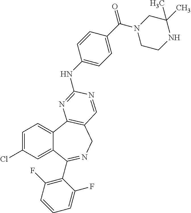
C1=C(Cl)C=C2C(=C1)C1=C(CN=C2C2=C(F)C=CC=C2F)C=NC(NC2=CC=C(C(=O)N3CCNC(C)(C)C3)C=C2)=N1
